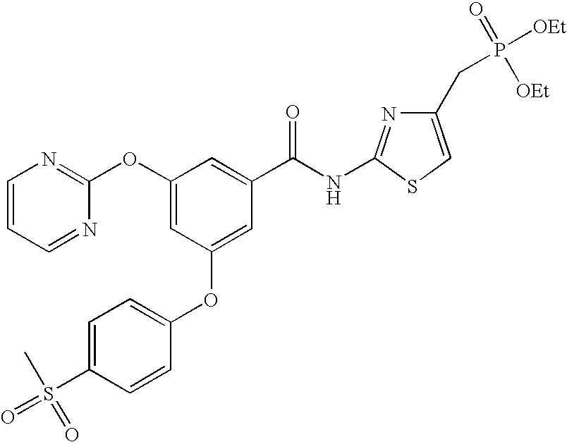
O=S(C1=CC=C(OC2=CC(C(NC3=NC(CP([OEt])([OEt])=O)=CS3)=O)=CC(OC3=NC=CC=N3)=C2)C=C1)(C)=O
